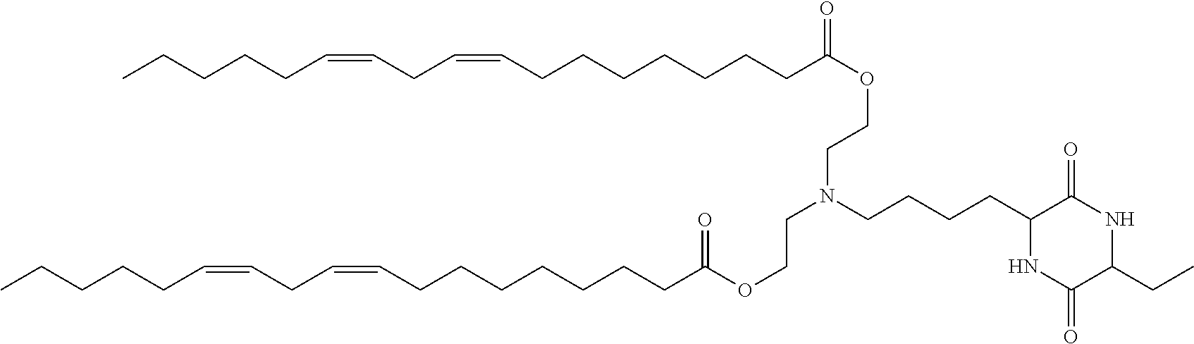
CCCCCC=CCC=CCCCCCCCC(OCCN(CCOC(=O)CCCCCCCC=CCC=CCCCCC)CCCCC1NC(=O)C(CC)NC1=O)=O
